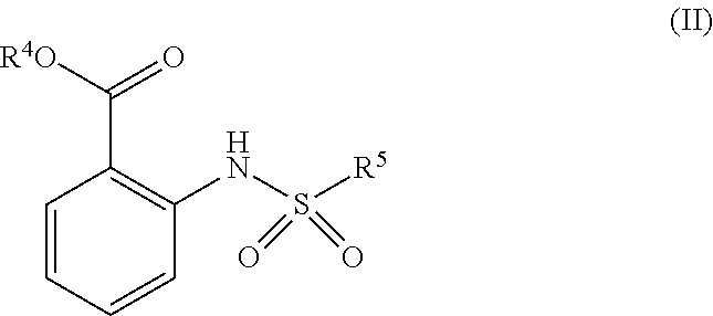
N(C1=C(C(=O)[R4O])C=CC=C1)S([R5])(=O)=O
